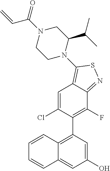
C12=C(C3=C(F)C4=NSC(N5C(C(C)C)CN(C(=O)C=C)CC5)=C4C=C3Cl)C=C(O)C=C1C=CC=C2
